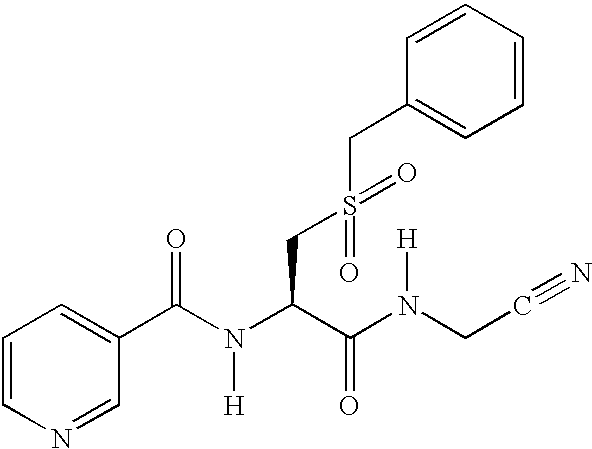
C1=CN=CC(C(N(C(C(N(CC#N)[H])=O)CS(=O)(=O)CC2=CC=CC=C2)[H])=O)=C1
